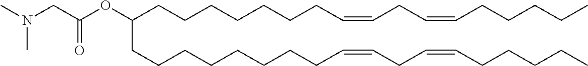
C(CCCC=CCC=CCCCCC)CCCC(CCCCCCCCC=CCC=CCCCCC)OC(CN(C)C)=O
